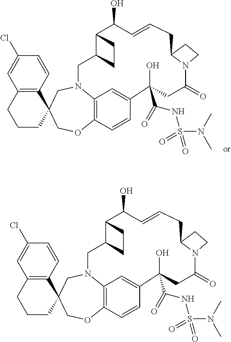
C12=C(C=CC(Cl)=C1)C1(CCC2)COC2=C3N(C1)CC1C(C(O)C=CCC4N(C(=O)CC(O)(C(=O)NS(N(C)C)(=O)=O)C(=C3)C=C2)CC4)CC1.C12=C(C=CC(Cl)=C1)C1(CCC2)COC2=C3N(C1)CC1C(C(O)C=CCC4N(C(=O)CC(O)(C(=O)NS(N(C)C)(=O)=O)C(=C3)C=C2)CC4)CC1
